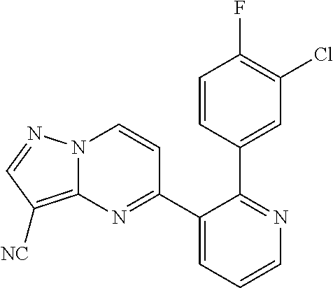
C1=CC(C2=NC=CC=C2C2=NC3=C([NC])C=NN3C=C2)=CC(Cl)=C1F
